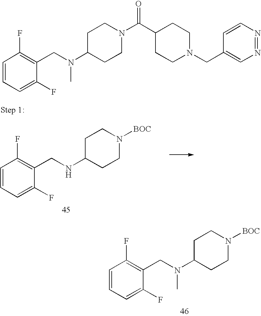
C1=CC=C(F)C(CNC2CCN([BOC])CC2)=C1F.C1=CC=C(F)C(CN(C2CCN([BOC])CC2)C)=C1F.C1(CN(C2CCN(C(C3CCN(CC4=CN=NC=C4)CC3)=O)CC2)C)=C(F)C=CC=C1F
